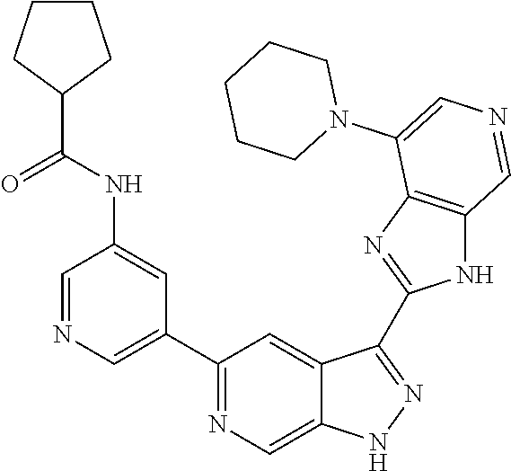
C1(C2=CN=CC(NC(C3CCCC3)=O)=C2)=NC=C2C(=C1)C(C1=NC3=C(N1)C=NC=C3N1CCCCC1)=NN2
